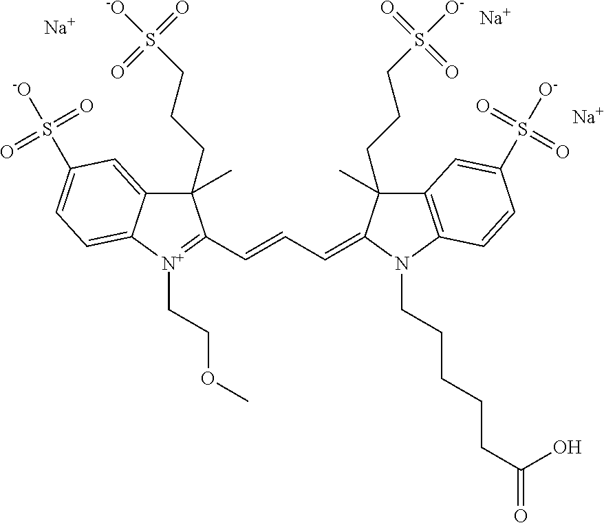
C1(C)(CCCS(=O)(=O)[-O])C2=CC(S(=O)(=O)[-O])=CC=C2[N+](CCOC)=C1C=CC=C1C(C)(CCCS(=O)(=O)[O-])C2=C(N1CCCCCC(=O)O)C=CC(S(=O)(=O)[O-])=C2.[Na].[Na].[Na]
